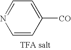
C1=CC([CO])=CC=N1
